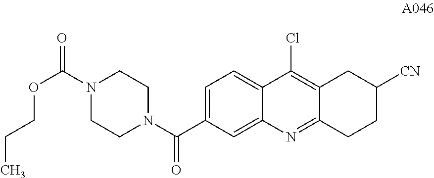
C1=C(C(N2CCN(C(=O)OCCC)CC2)=O)C=C2C(=C1)C(Cl)=C1C(=N2)CCC([CN])C1
